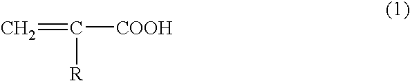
C=C([COOH])[R]
